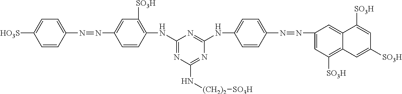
C1=CC(N=NC2=CC([SO3H])=C(NC3=NC(N[(CH2)2][SO3H])=NC(NC4=CC=C(N=NC5=CC([SO3H])=C6C(=C5)C([SO3H])=CC([SO3H])=C6)C=C4)=N3)C=C2)=CC=C1[HO3S]
